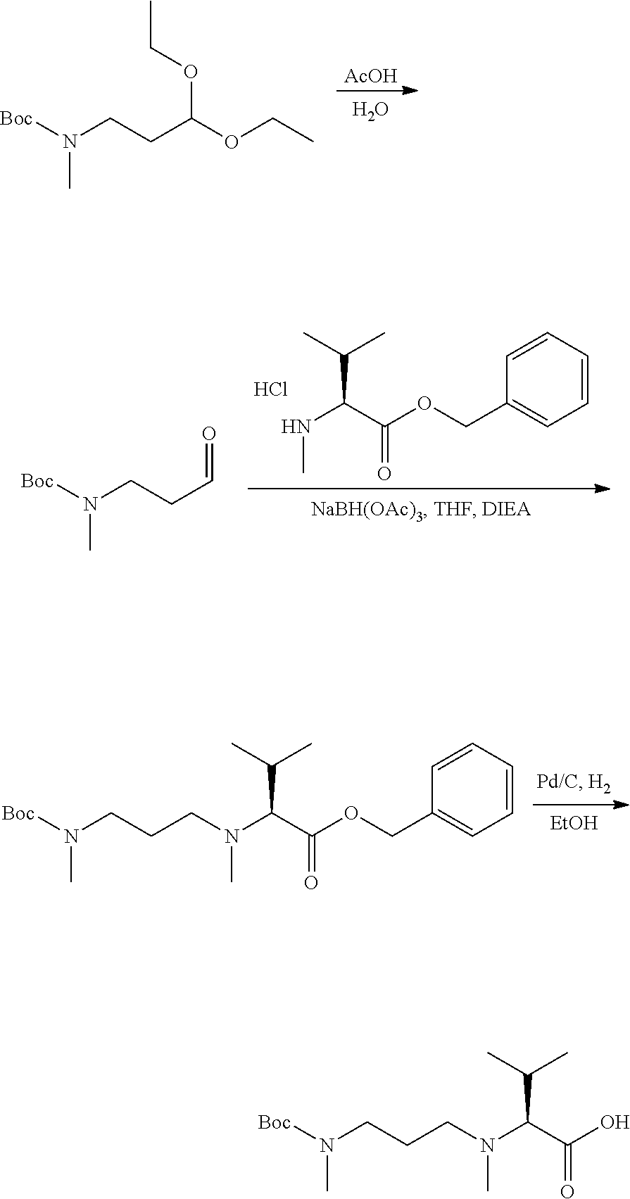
[AcOH].O.[Boc]N(CCC(OCC)OCC)C.CNC(C(OCC1=CC=CC=C1)=O)C(C)C.Cl.[Boc]N(CCC=O)C.[Boc]N(CCCN(C(C(OCC1=CC=CC=C1)=O)C(C)C)C)C.[EtOH].[Boc]N(CCCN(C(C(O)=O)C(C)C)C)C
